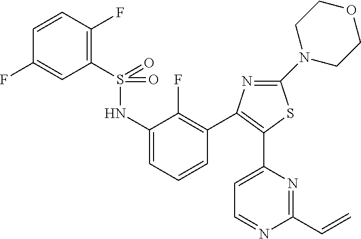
C1(F)=CC(S(=O)(NC2=CC=CC(C3=C(C4=CC=NC(C=C)=N4)SC(N4CCOCC4)=N3)=C2F)=O)=C(F)C=C1
